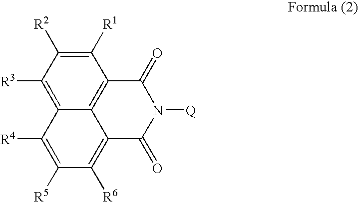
C1([R3])=C2C3=C(C([R1])=C1[R2])C(=O)N([Q])C(=O)C3=C([R6])C([R5])=C2[R4]
